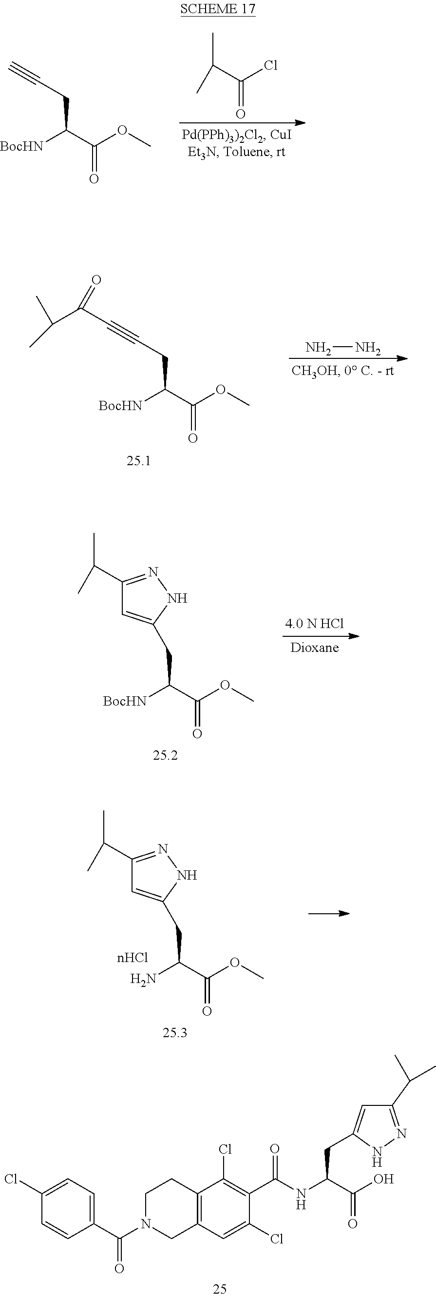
C1=CC(C(N2CC3=C(CC2)C(Cl)=C(C(NC(C(O)=O)CC2=CC(C(C)C)=NN2)=O)C(Cl)=C3)=O)=CC=C1Cl.C(C(C)C)(Cl)=O.[BocHN]C(C(OC)=O)CC#C.[BocHN]C(C(OC)=O)CC#CC(=O)C(C)C.NN.[BocHN]C(C(OC)=O)CC1=CC(C(C)C)=NN1.NC(C(OC)=O)CC1=CC(C(C)C)=NN1
